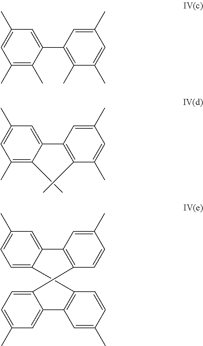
C1(C)=C(C)C(C2=C(C)C(C)=CC(C)=C2)=CC(C)=C1.C1(C)=C(C)C(C2=C(C)C(C)=CC(C)=C2)=CC(C)=C1.C1=C2C(=CC(C)=C1)C1=C(C=CC(C)=C1)C1=CC=C(C)C=C1C1=C2C=CC(C)=C1
